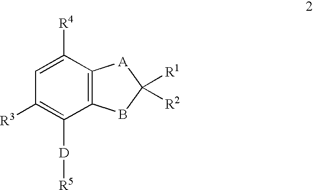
C1=C([R4])C2=C(C([D][R5])=C1[R3])BC([R1])([R2])[A]2
